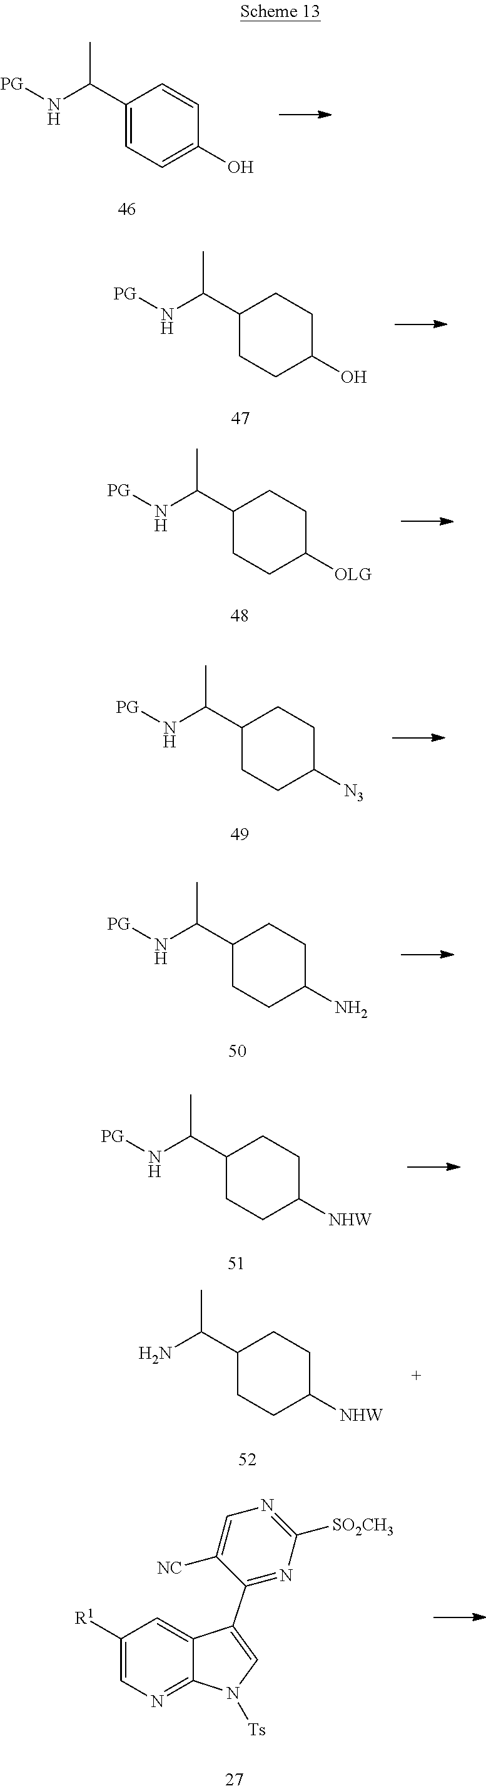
[PG]NC(C)C1=CC=C(O)C=C1.[PG]NC(C)C1CCC(O)CC1.[PG]NC(C)C1CCC([OLG])CC1.[PG]NC(C)C1CCC([N3])CC1.[PG]NC(C)C1CCC(N)CC1.[PG]NC(C)C1CCC([NHW])CC1.C1([R1])=CN=C2C(=C1)C(C1=NC([SO2CH3])=NC=C1[NC])=CN2[Ts].NC(C)C1CCC([NHW])CC1
